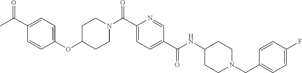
C(C1=CC=C(C(NC2CCN(CC3=CC=C(F)C=C3)CC2)=O)C=N1)(=O)N1CCC(OC2=CC=C(C(C)=O)C=C2)CC1
